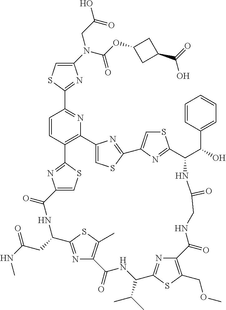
C1(N(C(=O)OC2CC(C(O)=O)C2)CC(O)=O)=CSC(C2=NC3=C(C=C2)C2=NC(=CS2)C(=O)NC(CC(NC)=O)C2=NC(=C(C)S2)C(=O)NC(C(C)C)C2=NC(=C(COC)S2)C(=O)NCC(=O)NC(C(C2=CC=CC=C2)O)C2=NC(=CS2)C2=NC3=CS2)=N1
